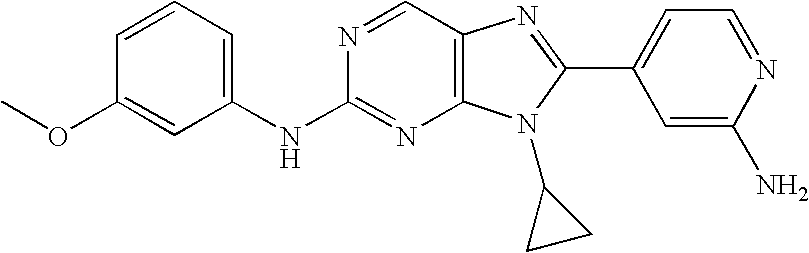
C1(NC2=NC3=C(C=N2)N=C(C2=CC=NC(N)=C2)N3C2CC2)=CC=CC(OC)=C1
